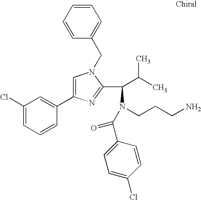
C1(Cl)=CC=CC(C2=CN(CC3=CC=CC=C3)C(C(C(C)C)N(CCCN)C(C3=CC=C(Cl)C=C3)=O)=N2)=C1
